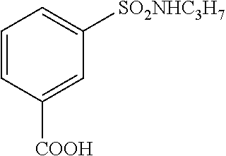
C1=CC([COOH])=CC([SO2NHC3H7])=C1
